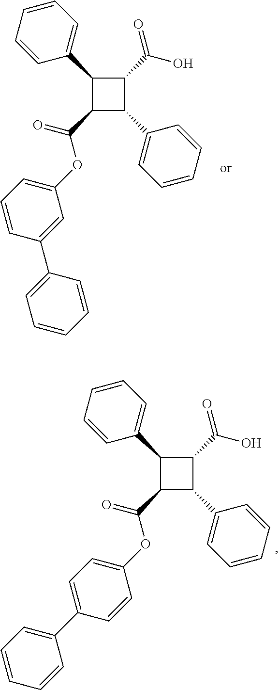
C1(C(OC2=CC=CC(C3=CC=CC=C3)=C2)=O)C(C2=CC=CC=C2)C(C(O)=O)C1C1=CC=CC=C1.C1(C(OC2=CC=C(C3=CC=CC=C3)C=C2)=O)C(C2=CC=CC=C2)C(C(O)=O)C1C1=CC=CC=C1
